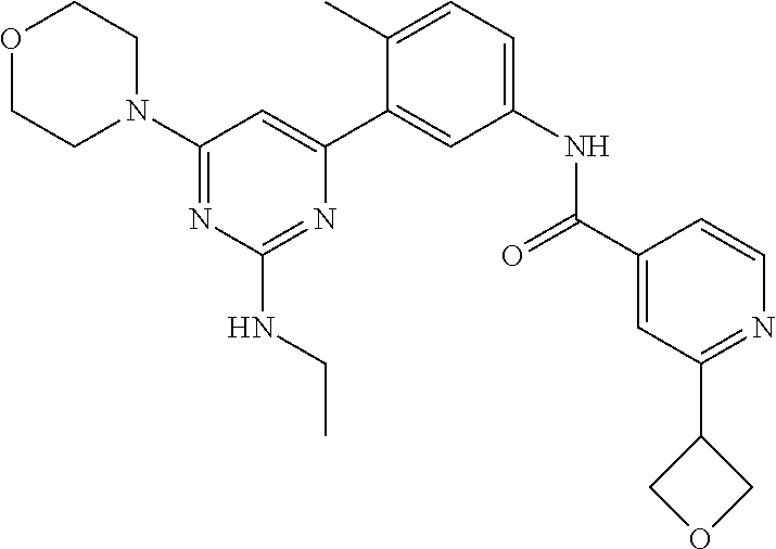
O1CCN(C2=NC(NCC)=NC(C3=CC(NC(C4=CC(C5COC5)=NC=C4)=O)=CC=C3C)=C2)CC1
